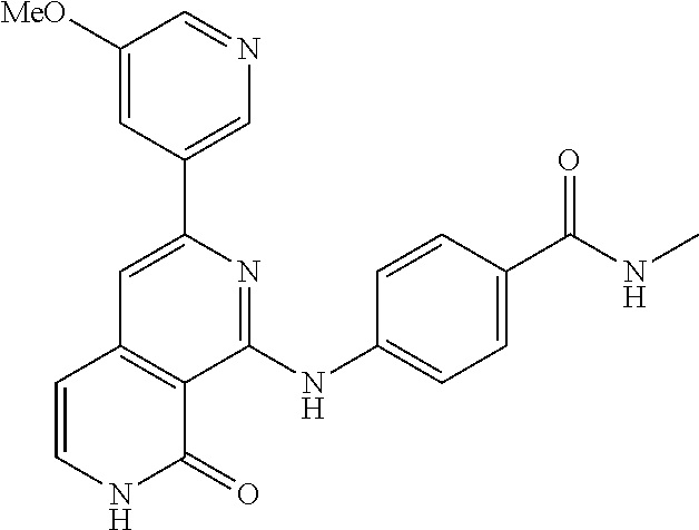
C1(C2=CN=CC([MeO])=C2)=CC2=C(C(NC3=CC=C(C(NC)=O)C=C3)=N1)C(=O)NC=C2
